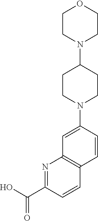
OC(C1=NC2=C(C=C1)C=CC(N1CCC(N3CCOCC3)CC1)=C2)=O
